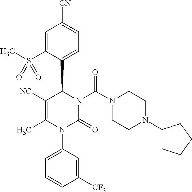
C1=C(S(C)(=O)=O)C(C2C([NC])=C(C)N(C3=CC=CC([CF3])=C3)C(=O)N2C(N2CCN(C3CCCC3)CC2)=O)=CC=C1[CN]
